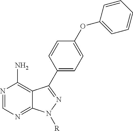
N1=CN=C2C(=C1N)C(C1=CC=C(OC3=CC=CC=C3)C=C1)=NN2[R]
